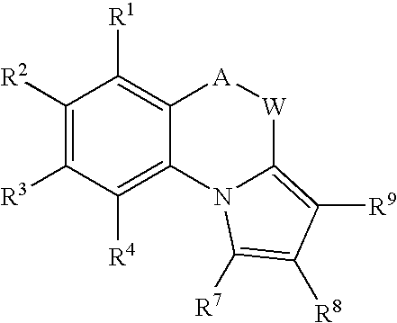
C1([R2])=C([R3])C([R4])=C2C(=C1[R1])[A][W]C1=C([R9])C([R8])=C([R7])N21
